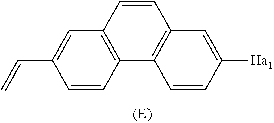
C1=CC2=C(C=C1C=C)C=CC1=C2C=CC([Ha1])=C1
